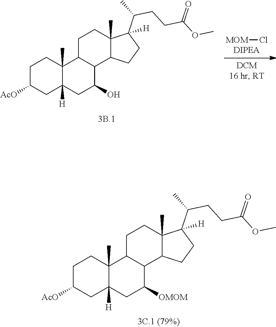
[MOM]Cl.C12(C)C([H])(CC(O)C3C1CCC1(C)C3CCC1(C(C)CCC(OC)=O)[H])CC([AcO])CC2.C12(C)C([H])(CC([OMOM])C3C1CCC1(C)C3CCC1(C(C)CCC(OC)=O)[H])CC([AcO])CC2
